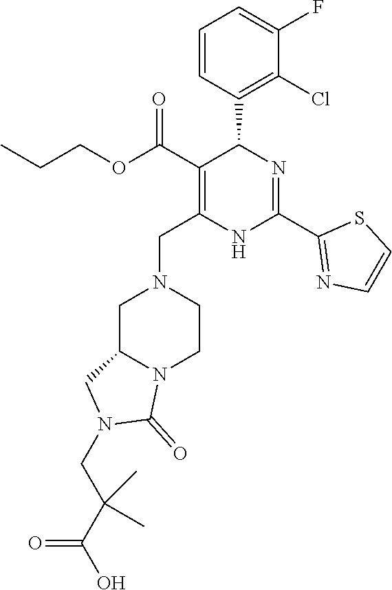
C1=CC(C2C(C(OCCC)=O)=C(CN3CC4N(CC3)C(=O)N(CC(C(O)=O)(C)C)C4)NC(C3=NC=CS3)=N2)=C(Cl)C(F)=C1
